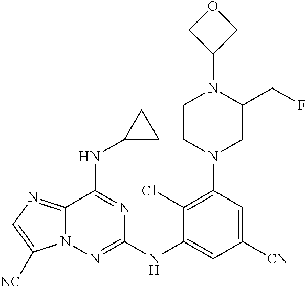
C1(Cl)=C(N2CC(CF)N(C3COC3)CC2)C=C([CN])C=C1NC1=NN2C(=NC=C2[NC])C(NC2CC2)=N1
